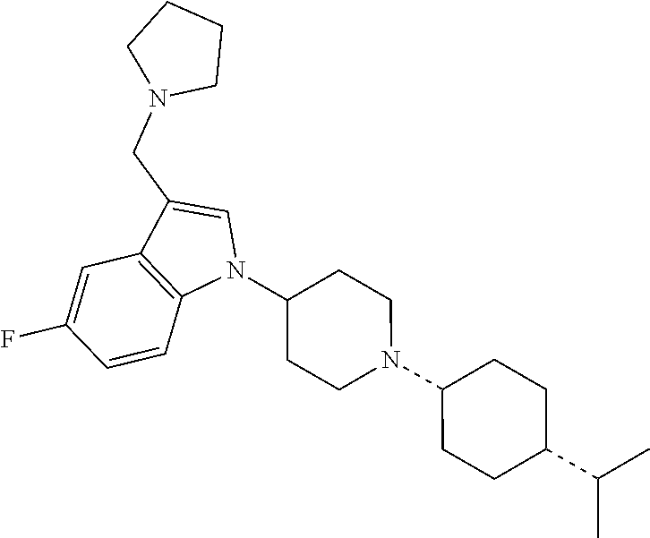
C1(F)=CC2=C(C=C1)N(C1CCN(C3CCC(C(C)C)CC3)CC1)C=C2CN1CCCC1
